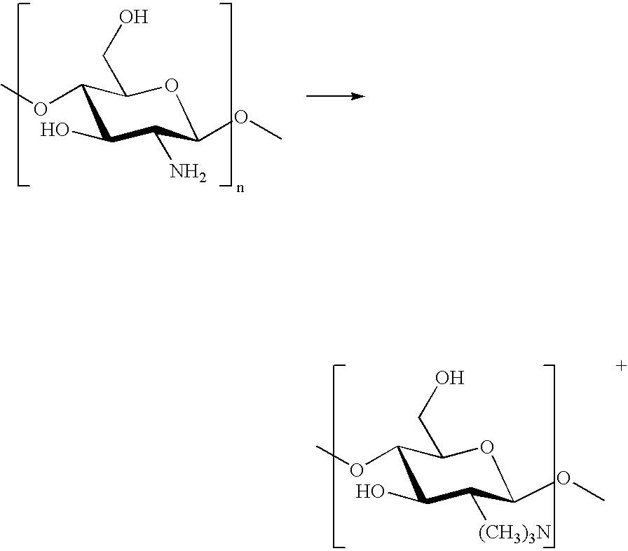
C1(OC)C(O)C(N)C(OC)OC1CO.C1(OC)C(O)C([(CH3)3N])C(OC)OC1CO
